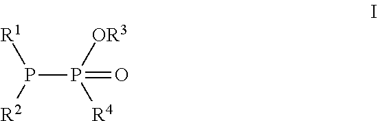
P(P(=O)([OR3])[R4])([R2])[R1]
